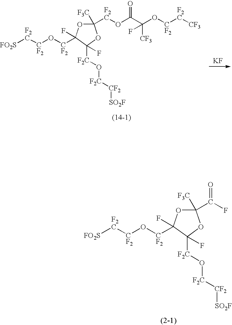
[KF].C1([F3C])([F2C]OC(C(O[CF2][F2C][CF3])([CF3])F)=O)OC([CF2]O[CF2][F2C][FO2S])(F)C([F2C]O[F2C][CF2][SO2F])(F)O1.C1([F3C])(C(F)=O)OC([CF2]O[CF2][F2C][FO2S])(F)C([F2C]O[F2C][CF2][SO2F])(F)O1
